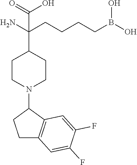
C1(N2CCC(C(CCCCB(O)O)(N)C(=O)O)CC2)CCC2=C1C=C(F)C(F)=C2
